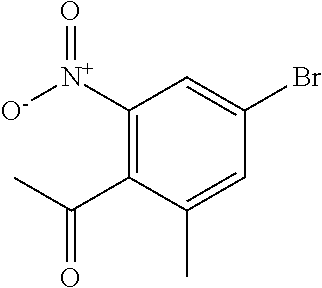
C1([N+]([O-])=O)=C(C(C)=O)C(C)=CC(Br)=C1
